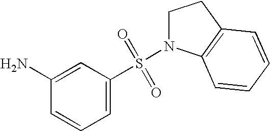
C1(N)=CC(S(N2CCC3=C2C=CC=C3)(=O)=O)=CC=C1
